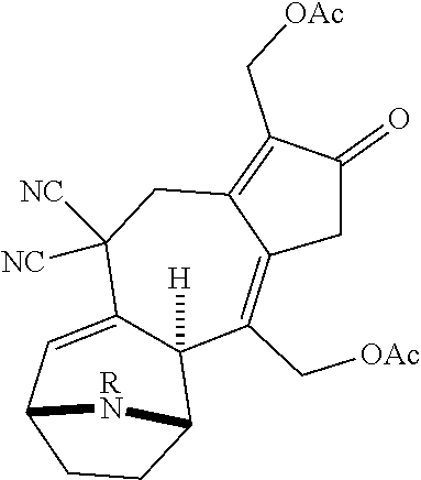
C12([H])C(=CC3CCC1[RN]3)C([NC])([NC])CC1=C(C[OAc])C(=O)CC1=C2C[OAc]
